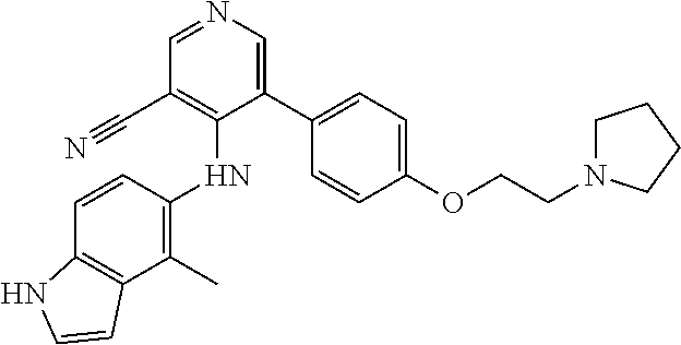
C1(C)=C(NC2=C(C#N)C=NC=C2C2=CC=C(OCCN3CCCC3)C=C2)C=CC2=C1C=CN2
